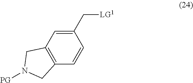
C1(C[LG1])=CC2=C(C=C1)CN([PG])C2
